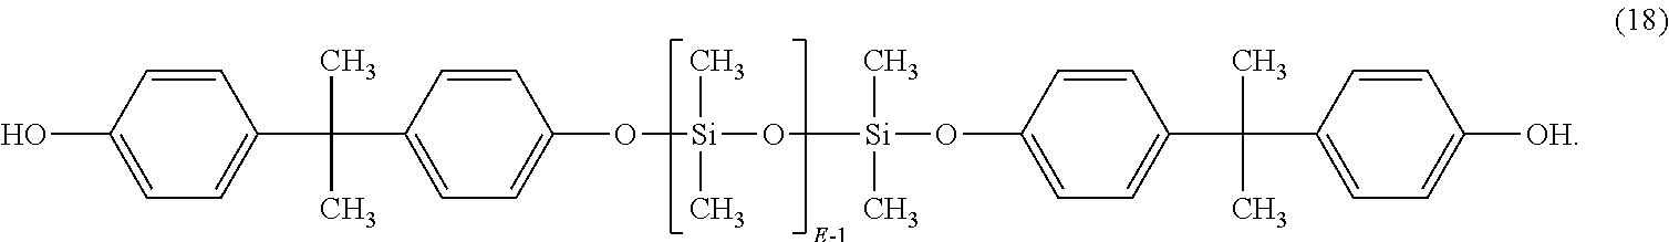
C1=CC(C(C2=CC=C(O)C=C2)(C)C)=CC=C1O[Si](O[Si](OC1=CC=C(C(C2=CC=C([OH])C=C2)(C)C)C=C1)(C)C)(C)C
